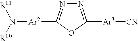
N1=C([Ar3][CN])OC([Ar2]N([R10])[R11])=N1
